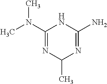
CN(C1=NC(C)N=C(N)N1)C
